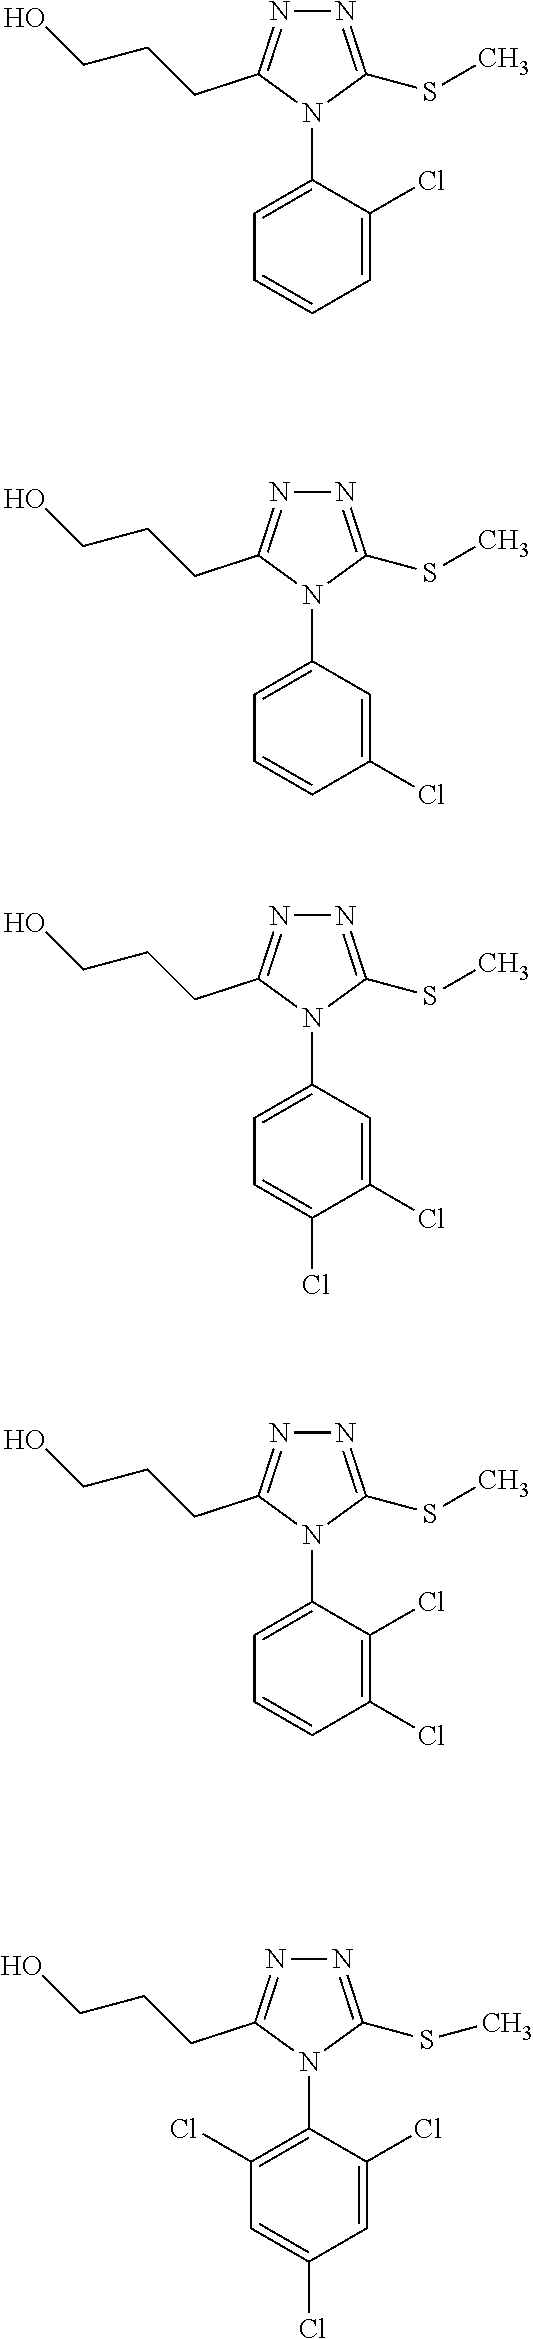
C1=C(N2C(SC)=NN=C2CCCO)C(Cl)=CC=C1.C1=C(N2C(SC)=NN=C2CCCO)C=C(Cl)C=C1.C1=C(N2C(SC)=NN=C2CCCO)C=C(Cl)C(Cl)=C1.C1=C(N2C(SC)=NN=C2CCCO)C(Cl)=C(Cl)C=C1.C1(Cl)=C(N2C(SC)=NN=C2CCCO)C(Cl)=CC(Cl)=C1
